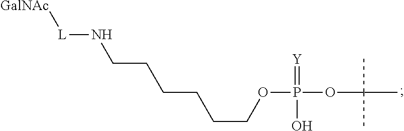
C(CCCOP(OC(C)(C)C)(=[Y])O)CCN[L][GalNAc]
